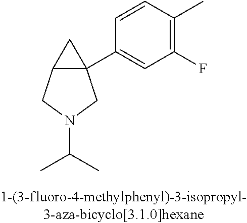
C12C(C3=CC(F)=C(C)C=C3)(C1)CN(C(C)C)C2
